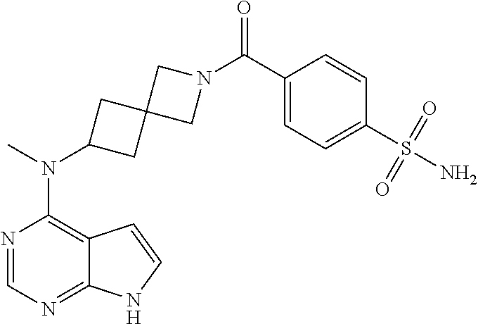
N1=CN=C2C(=C1N(C)C1CC3(C1)CN(C(C1=CC=C(S(N)(=O)=O)C=C1)=O)C3)C=CN2
